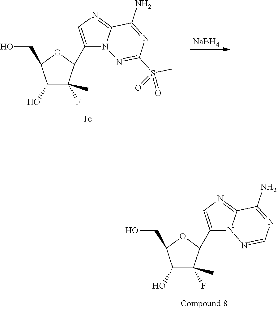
C1(C)(F)C(C2=CN=C3N2N=CN=C3N)OC(CO)C1O.C1(C)(F)C(C2=CN=C3N2N=C(S(=O)(C)=O)N=C3N)OC(CO)C1O.[NaBH4]
